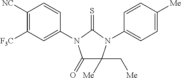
C1(=O)C([Me])(C[Me])N(C2=CC=C([Me])C=C2)C(=S)N1C1=CC([F3C])=C([NC])C=C1
